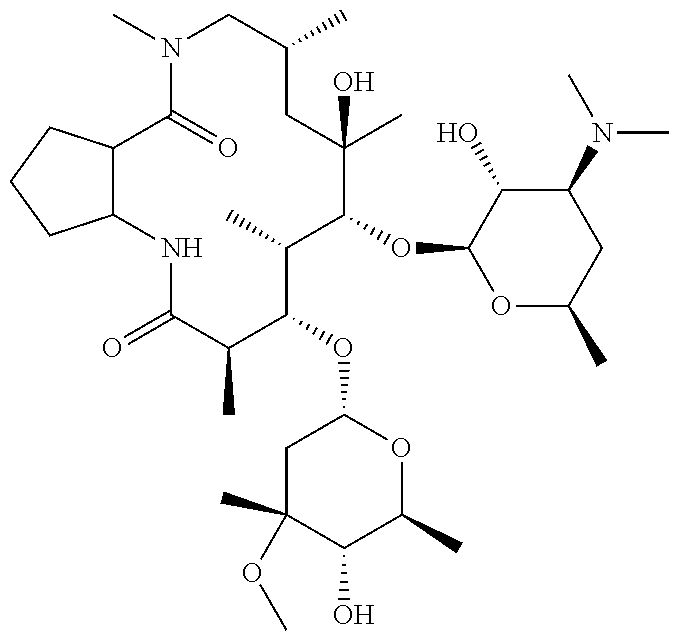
C12C(CCC1)C(=O)N(C)CC(C)CC(C)(O)C(OC1OC(C)CC(N(C)C)C1O)C(C)C(OC1CC(C)(OC)C(O)C(C)O1)C(C)C(=O)N2
